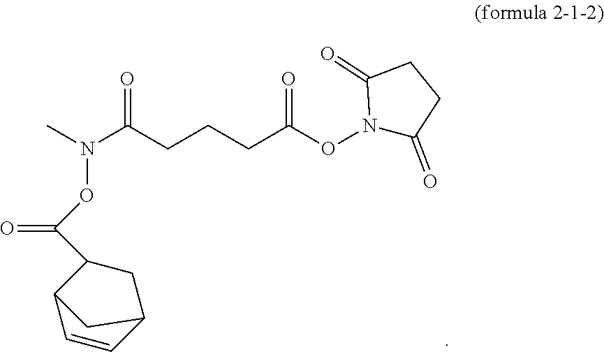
CN(C(CCCC(ON1C(=O)CCC1=O)=O)=O)OC(C1C2C=CC(C1)C2)=O
